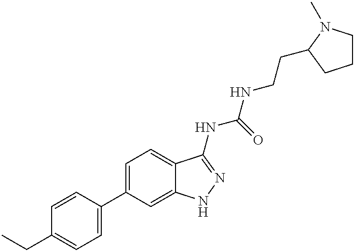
C1=CC(C2=CC=C3C(=C2)NN=C3NC(NCCC2N(C)CCC2)=O)=CC=C1CC
